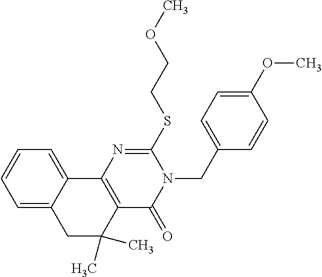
C1=C2C(=CC=C1)C1=C(C(C)(C)C2)C(=O)N(CC2=CC=C(OC)C=C2)C(SCCOC)=N1
